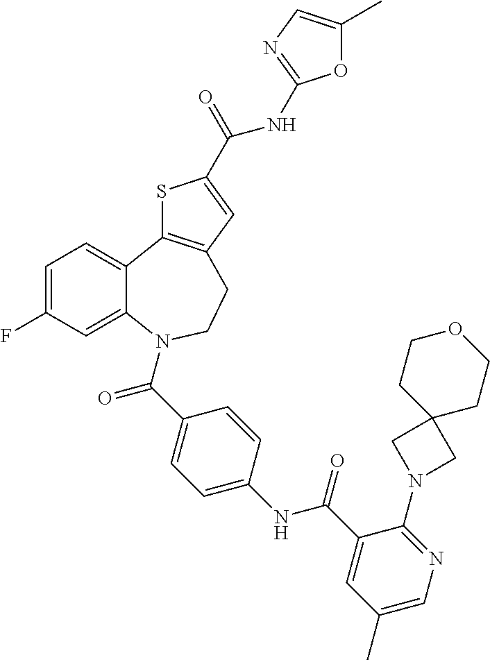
C1=C(F)C=C2C(=C1)C1=C(CCN2C(C2=CC=C(NC(C3=CC(C)=CN=C3N3CC4(C3)CCOCC4)=O)C=C2)=O)C=C(C(=O)NC2=NC=C(C)O2)S1
